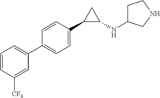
C1=CC([CF3])=CC(C2=CC=C(C3C(NC4CCNC4)C3)C=C2)=C1
